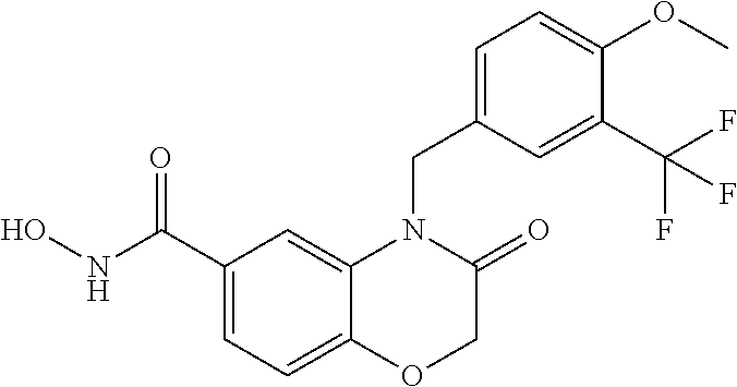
C1(C(NO)=O)=CC=C2C(=C1)N(CC1=CC=C(OC)C(C(F)(F)F)=C1)C(=O)CO2
